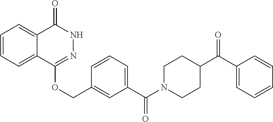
C1=CC=C2C(=C1)C(=O)NN=C2OCC1=CC(C(N2CCC(C(C3=CC=CC=C3)=O)CC2)=O)=CC=C1
